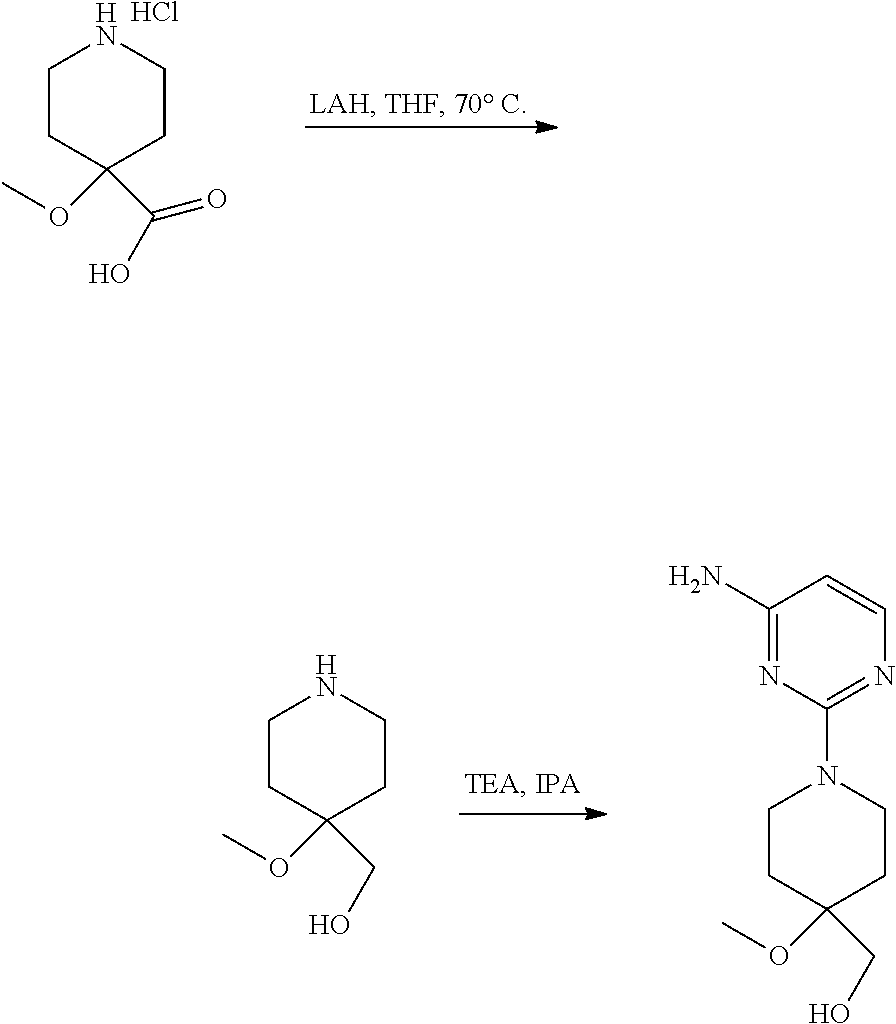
C1CC(C(=O)O)(OC)CCN1.Cl.C1CC(CO)(OC)CCN1.C1CC(CO)(OC)CCN1C1=NC=CC(N)=N1
